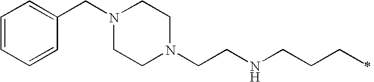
C1=CC=CC(CN2CCN(CCNCCCC)CC2)=C1
